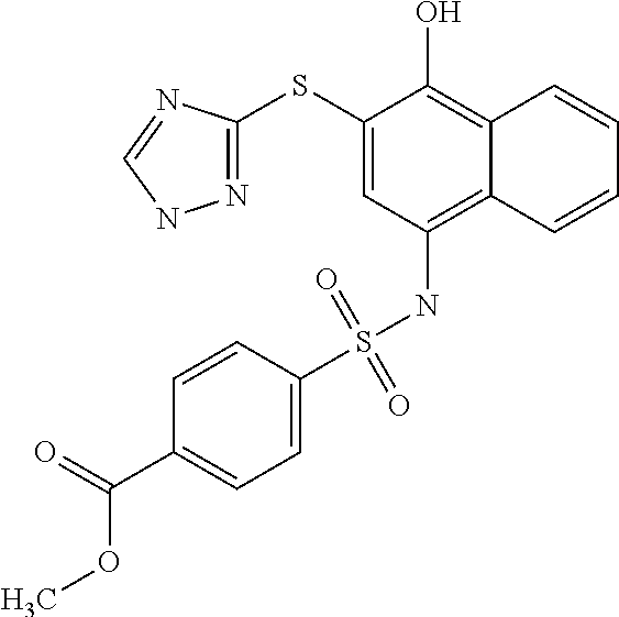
N1=C(SC2=CC(NS(C3=CC=C(C(=O)OC)C=C3)(=O)=O)=C3C(=C2O)C=CC=C3)N=CN1
